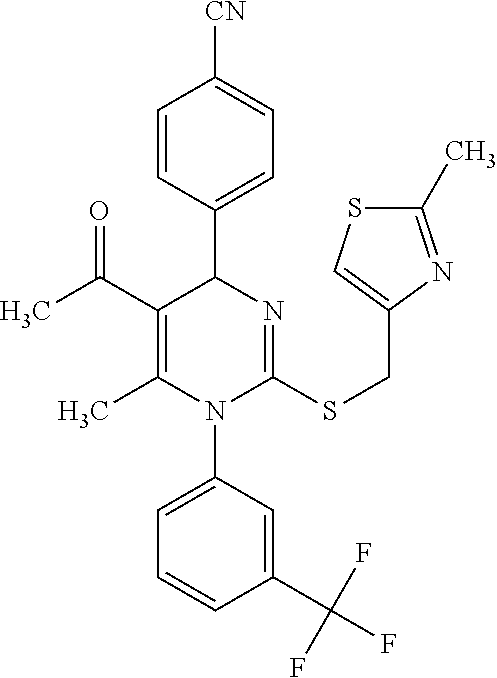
C1=CC(C2C(C(C)=O)=C(C)N(C3=CC=CC(C(F)(F)F)=C3)C(SCC3=CSC(C)=N3)=N2)=CC=C1[CN]
